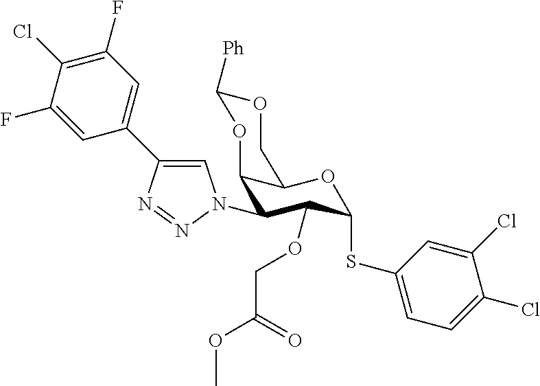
C12C(N3C=C(C4=CC(F)=C(Cl)C(F)=C4)N=N3)C(OCC(=O)OC)C(SC3=CC=C(Cl)C(Cl)=C3)OC1COC([Ph])O2
